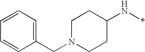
C1(N*)CCN(CC2=CC=CC=C2)CC1
